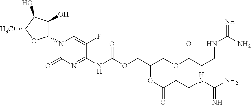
C1(N2C(=O)N=C(NC(OCC(COC(CCNC(N)=N)=O)OC(CCNC(N)=N)=O)=O)C(F)=C2)C(O)C(O)C(C)O1
